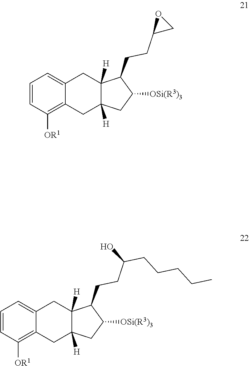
C1=CC([OR1])=C2C(=C1)CC1([H])C([H])(C2)CC([OSi(R3)3])C1CCC1CO1.C1=CC([OR1])=C2C(=C1)CC1([H])C([H])(C2)CC([OSi(R3)3])C1CCC(CCCCC)O
